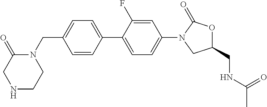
N1(CC2=CC=C(C3=CC=C(N4CC(CNC(C)=O)OC4=O)C=C3F)C=C2)C(=O)CNCC1
